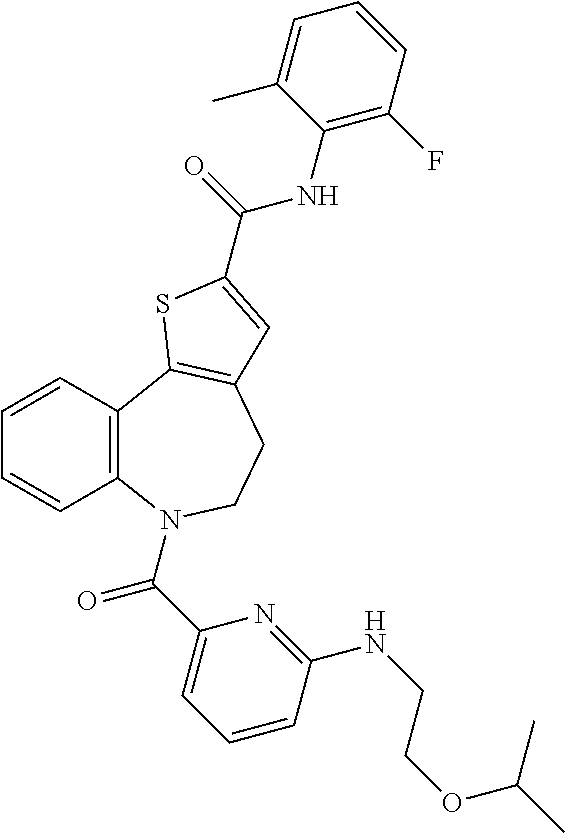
C1=CC2=C(C=C1)N(C(C1=CC=CC(NCCOC(C)C)=N1)=O)CCC1=C2SC(C(=O)NC2=C(F)C=CC=C2C)=C1
